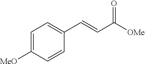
C1=C([MeO])C=CC(C=CC([OMe])=O)=C1
